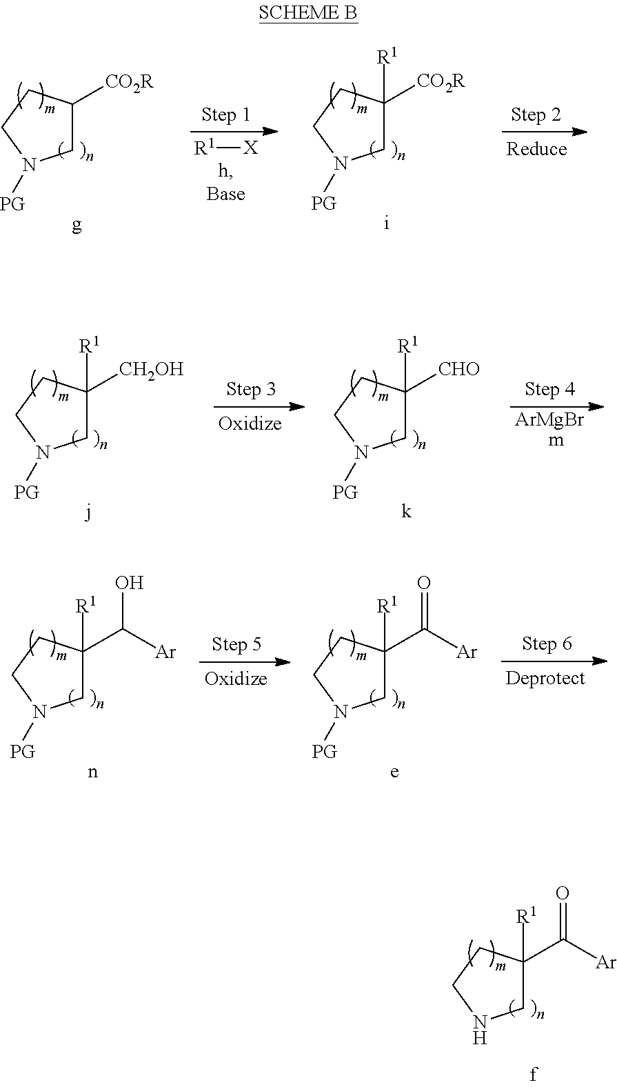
C1C([CO2R])CCN1[PG].[R1][X].C1C([CO2R])([R1])CCN1[PG].C1C([CH2OH])([R1])CCN1[PG].C1C([CHO])([R1])CCN1[PG].[ArMgBr].C1C(C([Ar])O)([R1])CCN1[PG].C1C(C([Ar])=O)([R1])CCN1[PG].C1C(C([Ar])=O)([R1])CCN1
